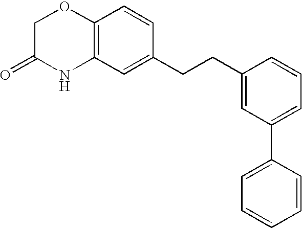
C12=C(C=C(CCC3=CC(C4=CC=CC=C4)=CC=C3)C=C1)NC(=O)CO2
